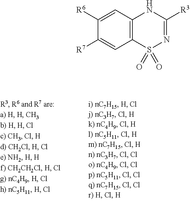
C12=C(C=C([R6])C([R7])=C1)NC([R3])=NS2(=O)=O
